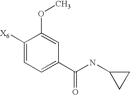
C1([X6])=CC=C(C(NC2CC2)=O)C=C1OC
